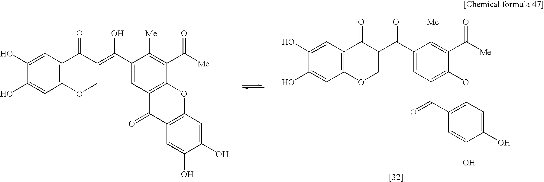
C1(O)=CC2=C(C=C1O)C(=O)C(C(C1=CC3=C(C(C([Me])=O)=C1[Me])OC1=C(C3=O)C=C(O)C(O)=C1)=O)CO2.C1(O)=CC2=C(C=C1O)C(=O)C(=C(C1=CC3=C(C(C([Me])=O)=C1[Me])OC1=C(C3=O)C=C(O)C(O)=C1)O)CO2
